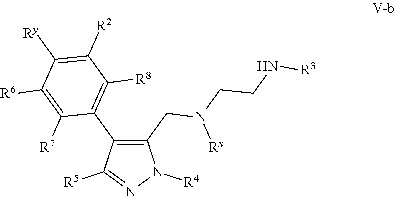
C1(CN(CCN[R3])[Rx])=C(C2=C([R8])C([R2])=C([Ry])C([R6])=C2[R7])C([R5])=NN1[R4]
